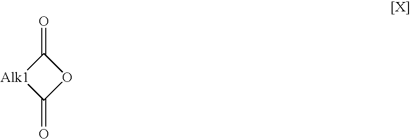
[Alk1]1C(=O)OC1=O
